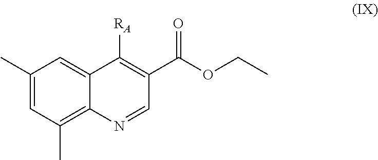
C1(C)=CC(C)=C2C(=C1)C([RA])=C(C(OCC)=O)C=N2
